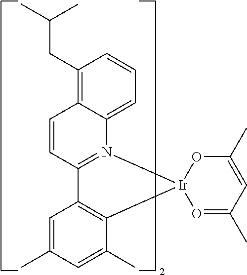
C12=N(C3=CC=CC(CC(C)C)=C3C=C1)[Ir]1(C3=C2C=C(C)C=C3C)O=C(C)C=C(C)O1
